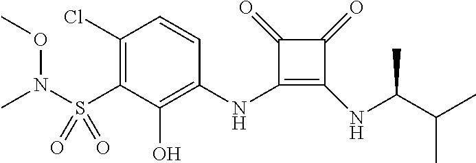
C1(Cl)=C(S(=O)(=O)N(C)OC)C(O)=C(NC2=C(NC(C)C(C)C)C(=O)C2=O)C=C1
